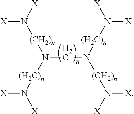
[(CH2)n](N(CN([(H2C)n]N([X])[X])[(CH2)n]N([X])[X])[(H2C)n]N([X])[X])N([X])[X]
